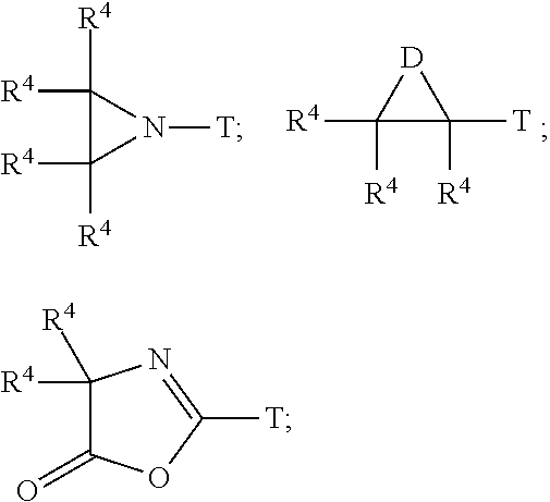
C1([R4])([R4])C(=O)OC([T])=N1.C1([R4])([R4])C([R4])([R4])N1[T].C1([R4])([R4])C([R4])([T])[D]1
